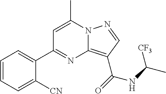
C1=C(C)N2C(=C(C(=O)NC(C)[CF3])C=N2)N=C1C1=CC=CC=C1[CN]
